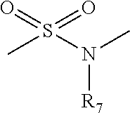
O=S(=O)(N(C)[R7])C
